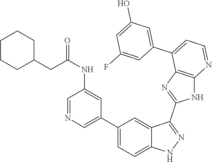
C1(C2=CC=C3C(=C2)C(C2=NC4=C(N2)N=CC=C4C2=CC(O)=CC(F)=C2)=NN3)=CN=CC(NC(CC2CCCCC2)=O)=C1
